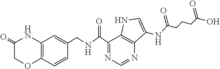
C12=C(C=CC(CNC(C3=NC=NC4=C3NC=C4NC(CCCC(O)=O)=O)=O)=C1)OCC(=O)N2
